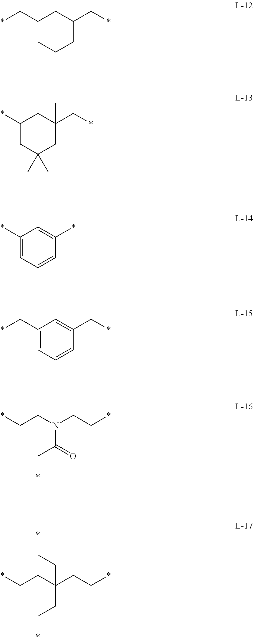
C1(C*)CCCC(C*)C1.C1(*)CC(C)(C)CC(C*)(C)C1.C1(*)=CC=CC(*)=C1.C1(C*)=CC=CC(C*)=C1.N(C(=O)C*)(CC*)CC*.C(CC*)(CC*)(CC*)CC*
